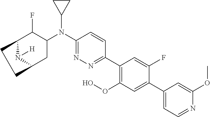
C1(C2=C(OO)C=C(C3=CC=NC(OC)=C3)C(F)=C2)=NN=C(N(C2C(F)C3N([H])C(C2)CC3)C2CC2)C=C1
